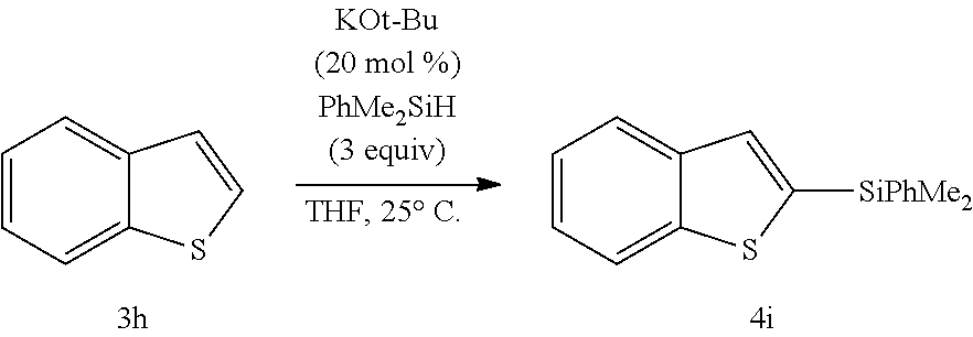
C1=CC=C2C(=C1)C=CS2.C1=CC=C2C(=C1)C=C([SiPhMe2])S2
